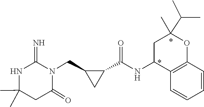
CC1(C)NC(=N)N(CC2C(C(=O)NC3C4=C(OC(C(C)C)(C)C3)C=CC=C4)C2)C(=O)C1
